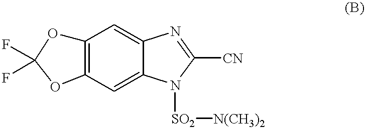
C12=C(C=C3C(=C1)N=C([CN])N3[SO2][N(CH3)2])OC(F)(F)O2
